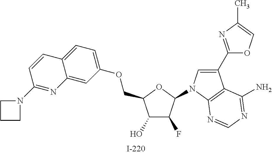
C1(O)C(F)C(N2C=C(C3=NC(C)=CO3)C3=C2N=CN=C3N)OC1COC1=CC=C2C(=C1)N=C(N1CCC1)C=C2
